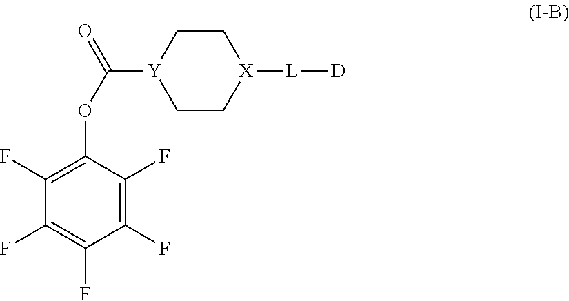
C1C[X]([L][D])CC[Y]1C(=O)OC1=C(F)C(F)=C(F)C(F)=C1F
